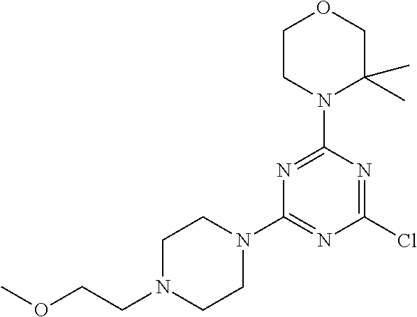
C1CN(C2=NC(N3CCN(CCOC)CC3)=NC(Cl)=N2)C(C)(C)CO1
